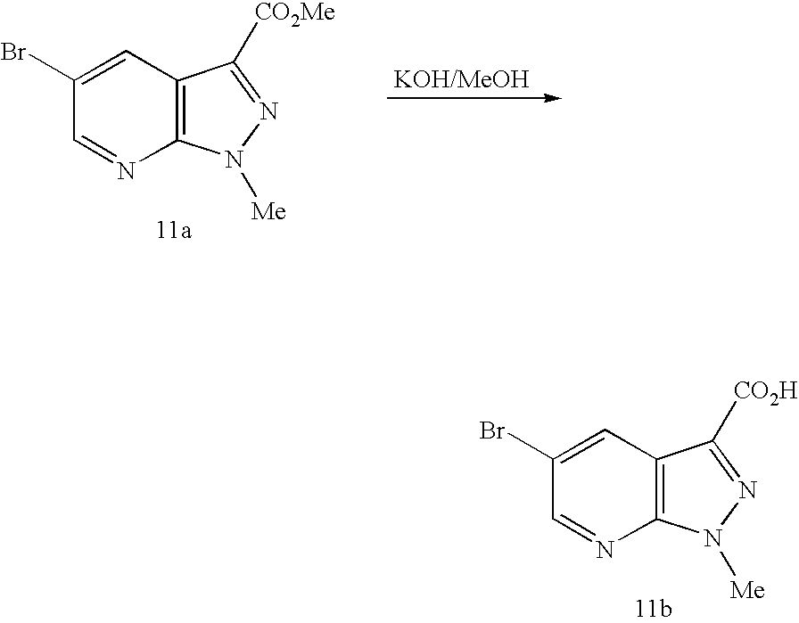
C12=C(C=C(Br)C=N1)C([CO2H])=NN2[Me].C12=C(C=C(Br)C=N1)C([CO2Me])=NN2[Me]
